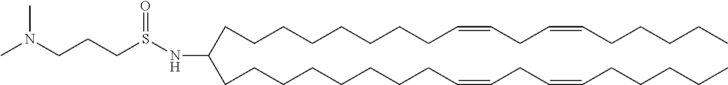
C(CCCCCCC=CCC=CCCCCC)CC(CCCCCCCCC=CCC=CCCCCC)NS(CCCN(C)C)=O
